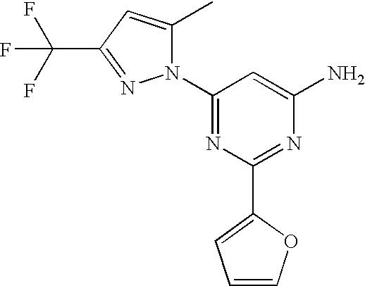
C1(N2C(C)=CC(C(F)(F)F)=N2)=NC(C2=CC=CO2)=NC(N)=C1
